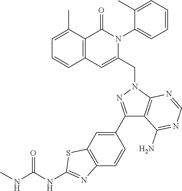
C1=C(C)C2=C(C=C1)C=C(CN1N=C(C3=CC4=C(C=C3)N=C(NC(NC)=O)S4)C3=C1N=CN=C3N)N(C1=CC=CC=C1C)C2=O
